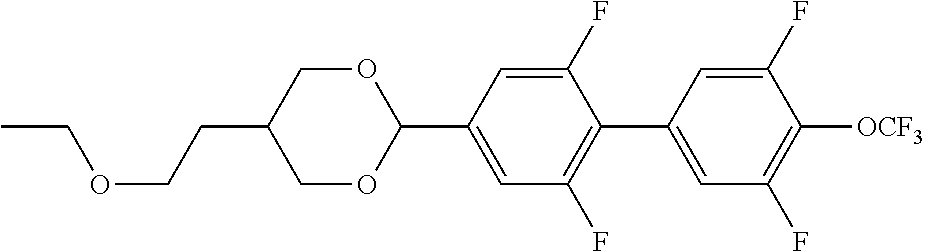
C(OCCC1COC(C2=CC(F)=C(C3=CC(F)=C([OCF3])C(F)=C3)C(F)=C2)OC1)C
